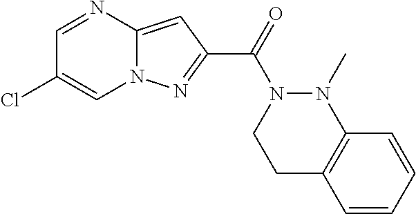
C1=NC2=CC(C(=O)N3CCC4=C(N3C)C=CC=C4)=NN2C=C1Cl
